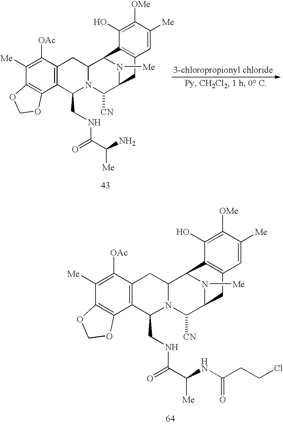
C12=C(C([OAc])=C([Me])C3=C1OCO3)CC1N(C2CNC(C(NC(CCCl)=O)[Me])=O)C([CN])C2N([Me])C1C1=C(C2)C=C([Me])C([OMe])=C1O.C12=C(C([OAc])=C([Me])C3=C1OCO3)CC1N(C2CNC(C(N)[Me])=O)C([CN])C2N([Me])C1C1=C(C2)C=C([Me])C([OMe])=C1O
